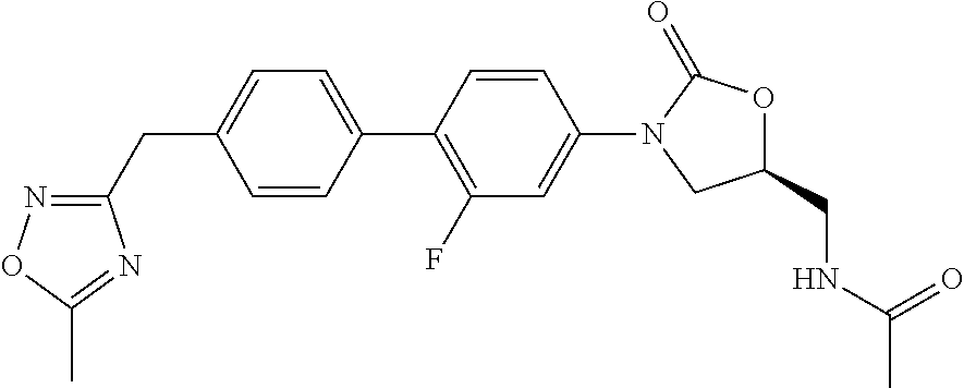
C1(CC2=NOC(C)=N2)=CC=C(C2=C(F)C=C(N3C(=O)OC(CNC(C)=O)C3)C=C2)C=C1
